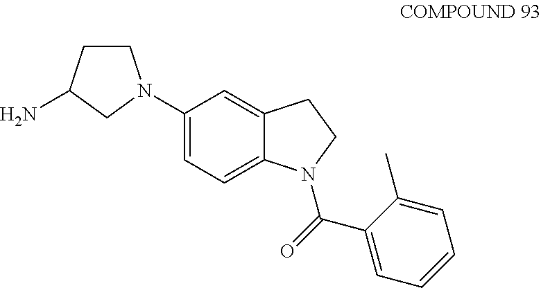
C1(N2CCC(N)C2)=CC=C2C(=C1)CCN2C(C1=CC=CC=C1C)=O
